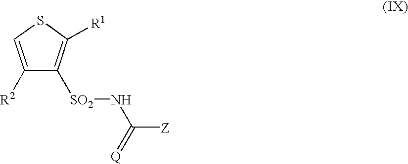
C1([R2])=CSC([R1])=C1[SO2]NC([Z])=[Q]
